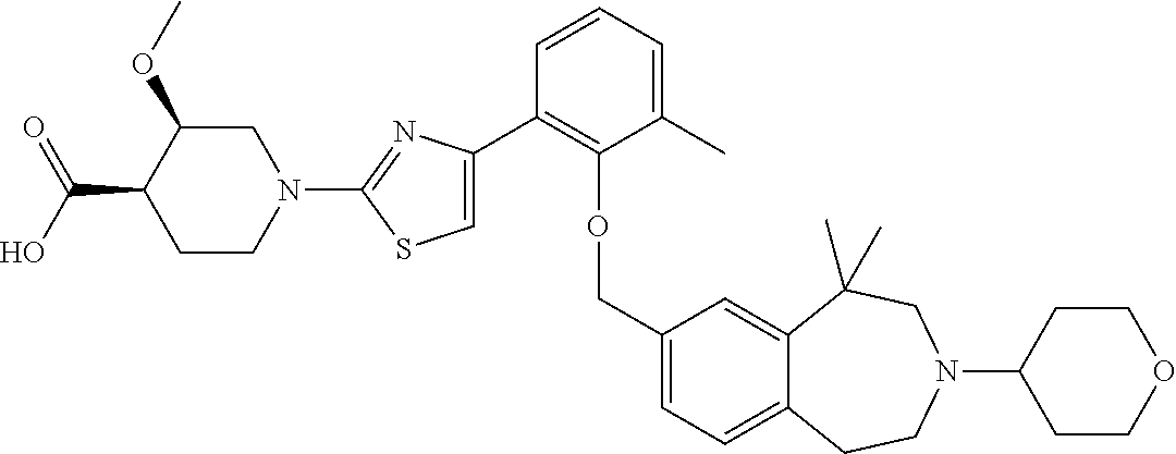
C1CN(C2=NC(C3=C(OCC4=CC=C5C(=C4)C(C)(C)CN(C4CCOCC4)CC5)C(C)=CC=C3)=CS2)CC(OC)C1C(O)=O
